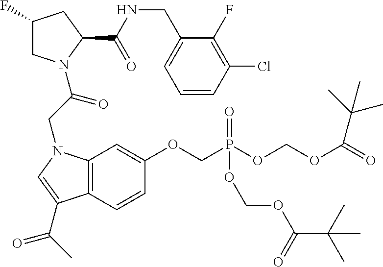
C1(F)CN(C(CN2C3=C(C=CC(OCP(OCOC(=O)C(C)(C)C)(=O)OCOC(C(C)(C)C)=O)=C3)C(C(C)=O)=C2)=O)C(C(NCC2=CC=CC(Cl)=C2F)=O)C1
